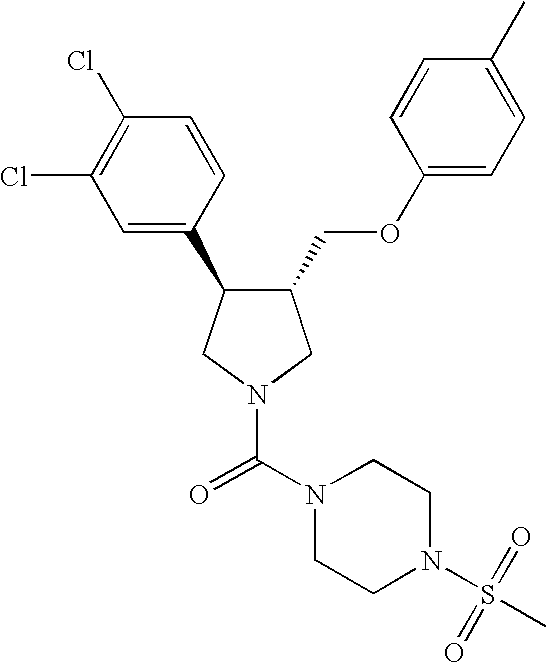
C1(COC2=CC=C(C)C=C2)C(C2=CC(Cl)=C(Cl)C=C2)CN(C(N2CCN(S(=O)(C)=O)CC2)=O)C1
